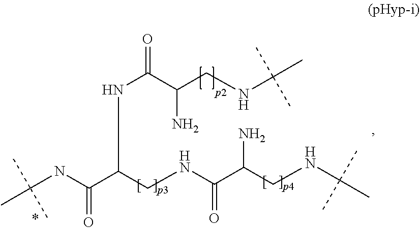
C(NC(C(CNC(C(CNC(C)(C)C)N)=O)NC(=O)C(CNC(C)(C)C)N)=O)(C)(C)C
